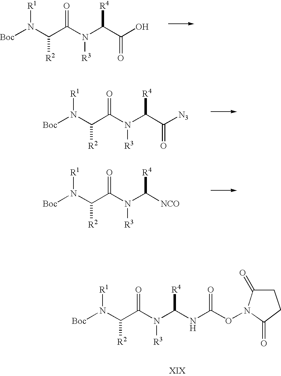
[Boc]N(C(C(N(C(C(O)=O)[R4])[R3])=O)[R2])[R1].[Boc]N(C(C(N(C(C([N3])=O)[R4])[R3])=O)[R2])[R1].[Boc]N(C(C(N(C([NCO])[R4])[R3])=O)[R2])[R1].[Boc]N(C(C(N(C(NC(ON1C(=O)CCC1=O)=O)[R4])[R3])=O)[R2])[R1]
